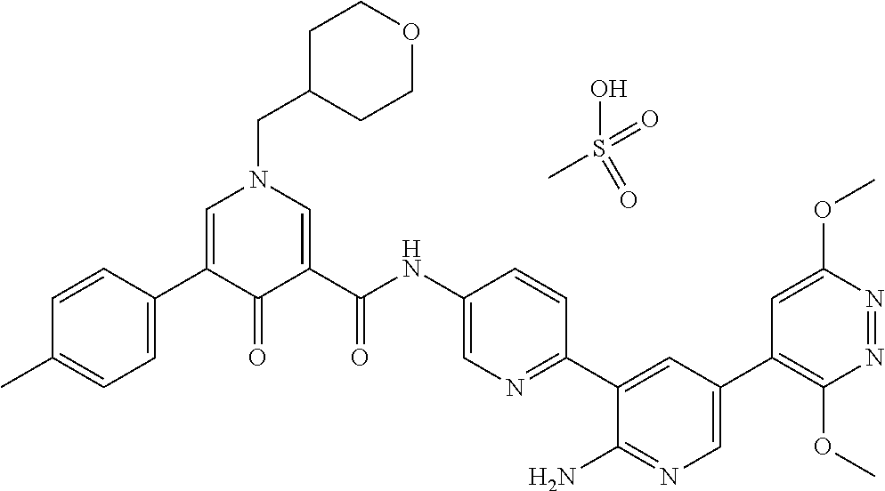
C1C(CN2C=C(C3=CC=C(C)C=C3)C(=O)C(C(NC3=CN=C(C4=CC(C5=C(OC)N=NC(OC)=C5)=CN=C4N)C=C3)=O)=C2)CCOC1.OS(=O)(=O)C
